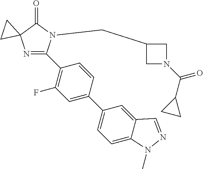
N1=C(C2=C(F)C=C(C3=CC=C4C(=C3)C=NN4C)C=C2)N(CC2CN(C(C3CC3)=O)C2)C(=O)C12CC2
